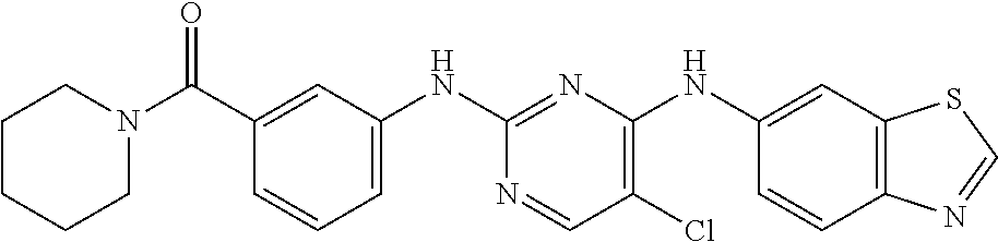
C1(C(N2CCCCC2)=O)=CC(NC2=NC(NC3=CC4=C(C=C3)N=CS4)=C(Cl)C=N2)=CC=C1
